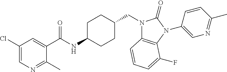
C1(Cl)=CN=C(C)C(C(NC2CCC(CN3C4=C(N(C5=CN=C(C)C=C5)C3=O)C(F)=CC=C4)CC2)=O)=C1
